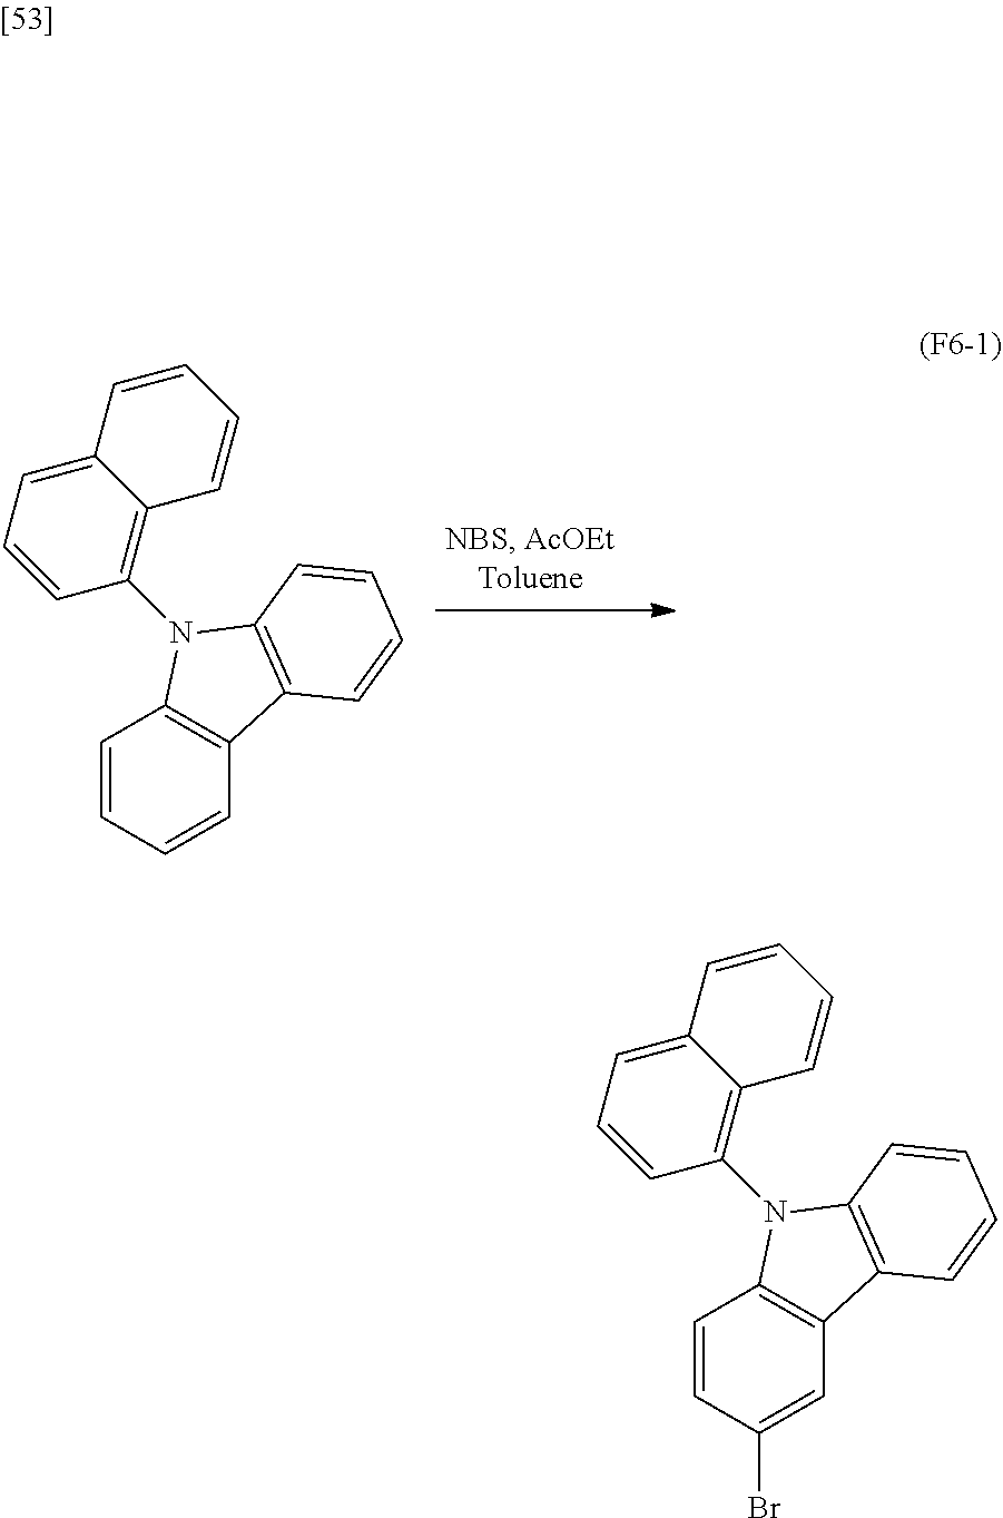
C1=CC=CC2=C1N(C1=C3C(=CC=C1)C=CC=C3)C1=C2C=CC=C1.C1=CC(Br)=CC2=C1N(C1=C3C(=CC=C1)C=CC=C3)C1=C2C=CC=C1
